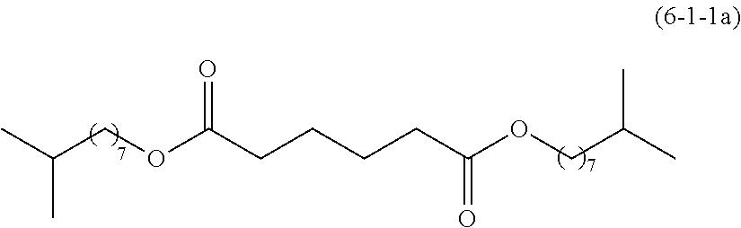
CC(COC(CCCCC(OCC(C)C)=O)=O)C
